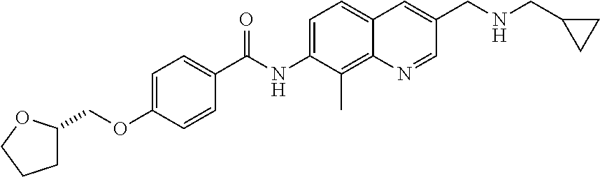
C1=C(OCC2CCCO2)C=CC(C(NC2=CC=C3C(=C2C)N=CC(CNCC2CC2)=C3)=O)=C1
